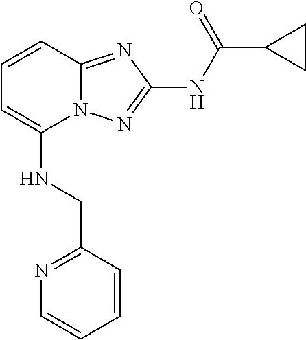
C1=CC2=NC(NC(=O)C3CC3)=NN2C(NCC2=NC=CC=C2)=C1
